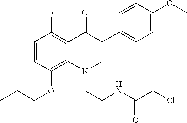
C1=CC(OCCC)=C2C(=C1F)C(=O)C(C1=CC=C(OC)C=C1)=CN2CCNC(CCl)=O
